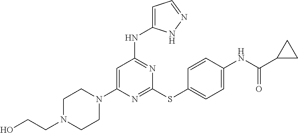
N1=C(SC2=CC=C(NC(C3CC3)=O)C=C2)N=C(NC2=CC=NN2)C=C1N1CCN(CCO)CC1
